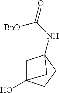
C1CC2(NC(=O)[BnO])CC1(O)C2
